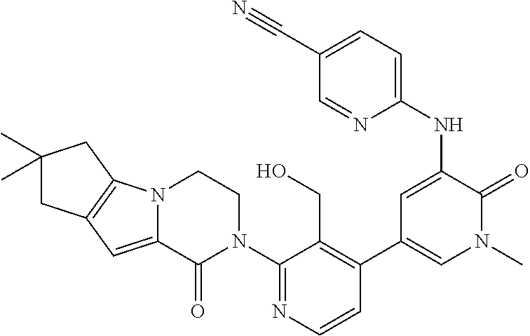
C1=CN=C(N2CCN3C(=CC4=C3CC(C)(C)C4)C2=O)C(CO)=C1C1=CN(C)C(=O)C(NC2=CC=C(C#N)C=N2)=C1
